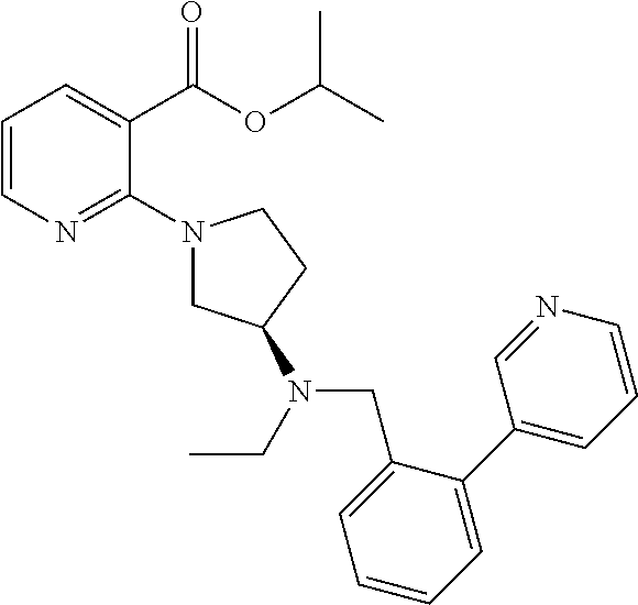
C1=CN=C(N2CC(N(CC)CC3=CC=CC=C3C3=CC=CN=C3)CC2)C(C(OC(C)C)=O)=C1
